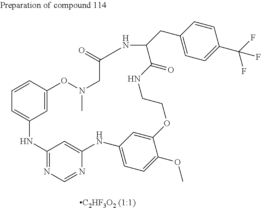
C12=NC=NC(=C1)NC1=CC=C(OC)C(=C1)OCCNC(=O)C(CC1=CC=C(C(F)(F)F)C=C1)NC(=O)CN(C)OC1=CC(=CC=C1)N2
